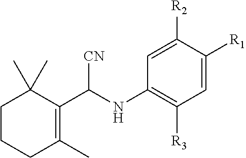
C1CCC(C)=C(C(NC2=C([R3])C=C([R1])C([R2])=C2)[CN])C1(C)C
